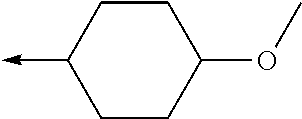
C1CC(OC)CCC1->C
